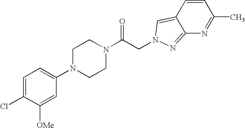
C1=C(Cl)C([OMe])=CC(N2CCN(C(CN3C=C4C=CC(C)=NC4=N3)=O)CC2)=C1
